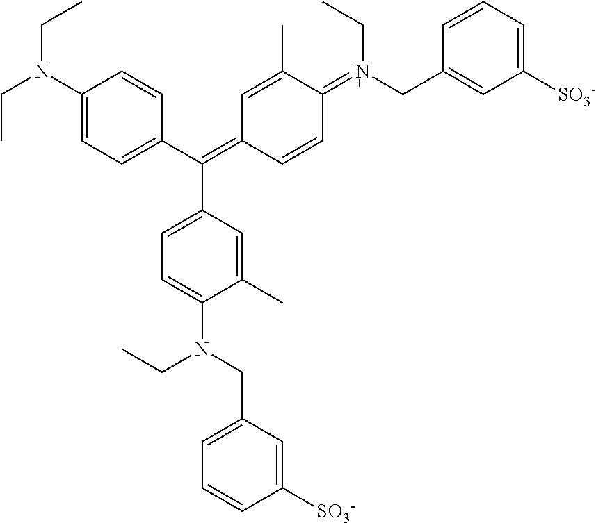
C1(N(CC)CC)=CC=C(C(=C2C=CC(=[N+](CC3=CC([SO3-])=CC=C3)CC)C(C)=C2)C2=CC=C(N(CC)CC3=CC=CC([SO3-])=C3)C(C)=C2)C=C1
